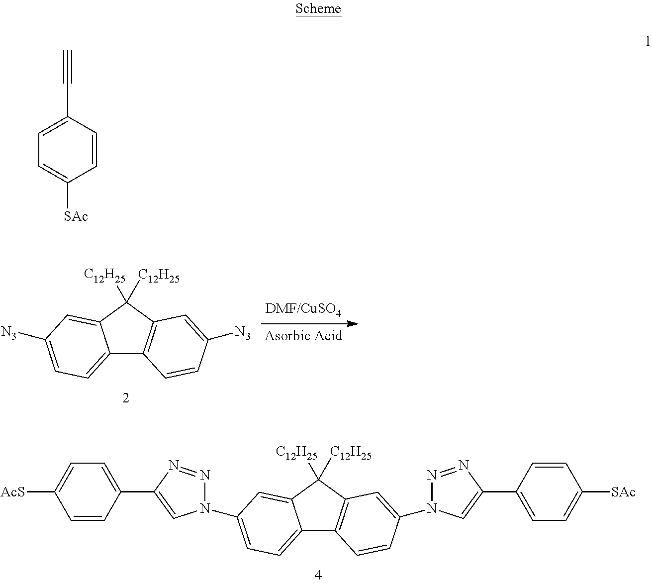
C12=CC=C([N3])C=C1C([C12H25])([C12H25])C1=C2C=CC([N3])=C1.C12=CC=C(N3N=NC(C4=CC=C([AcS])C=C4)=C3)C=C1C([C12H25])([C12H25])C1=C2C=CC(N2N=NC(C3=CC=C([SAc])C=C3)=C2)=C1.C1(C#C)=CC=C([SAc])C=C1
